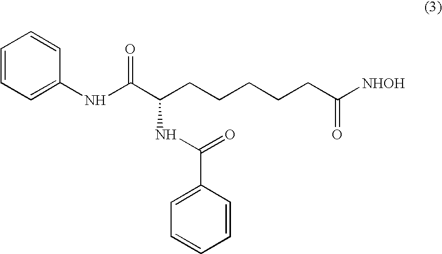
C1=CC=C(NC(C(CCCCCC([NHOH])=O)NC(C2=CC=CC=C2)=O)=O)C=C1
